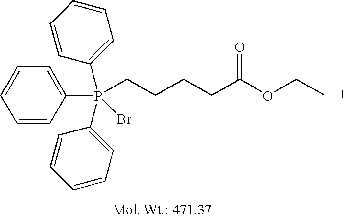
P(CCCCC(OCC)=O)(C1=CC=CC=C1)(C1=CC=CC=C1)(C1=CC=CC=C1)Br
